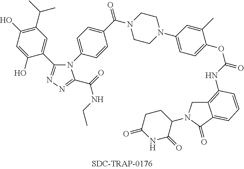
C1N(C(=O)C2=CC=C(N3C(C4=CC(C(C)C)=C(O)C=C4O)=NN=C3C(NCC)=O)C=C2)CCN(C2=CC=C(OC(NC3=C4CN(C5CCC(=O)NC5=O)C(=O)C4=CC=C3)=O)C(C)=C2)C1
